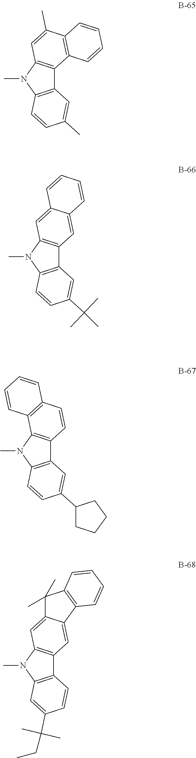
CN1C2=C(C3=C1C=C(C)C1=C3C=CC=C1)C=C(C)C=C2.CN1C2=C(C3=C1C=C1C(=C3)C=CC=C1)C=C(C(C)(C)C)C=C2.CN1C2=C(C3=C1C1=C(C=C3)C=CC=C1)C=C(C1CCCC1)C=C2.CN1C2=C(C3=C1C=C1C(=C3)C3=C(C1(C)C)C=CC=C3)C=CC(C(CC)(C)C)=C2
